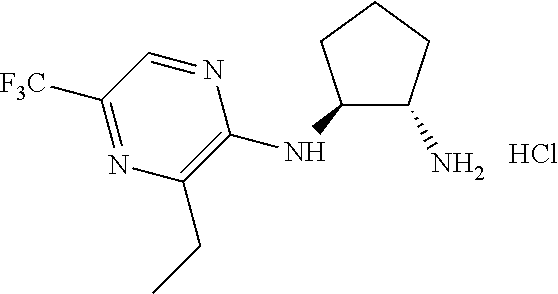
C1(NC2=C(CC)N=C([F3C])C=N2)C(N)CCC1.Cl
